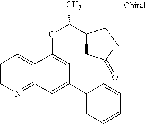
C1=CN=C2C(=C1)C(OC(C)C1CC(=O)NC1)=CC(C1=CC=CC=C1)=C2
